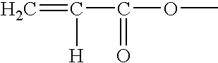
C=C(C(OC)=O)[H]
